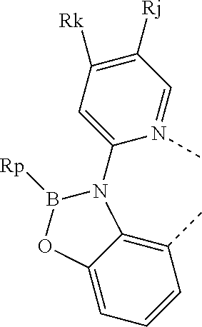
C12=C(C)C=CC=C1OB([Rp])N2C1=CC([Rk])=C([Rj])C=N1C
